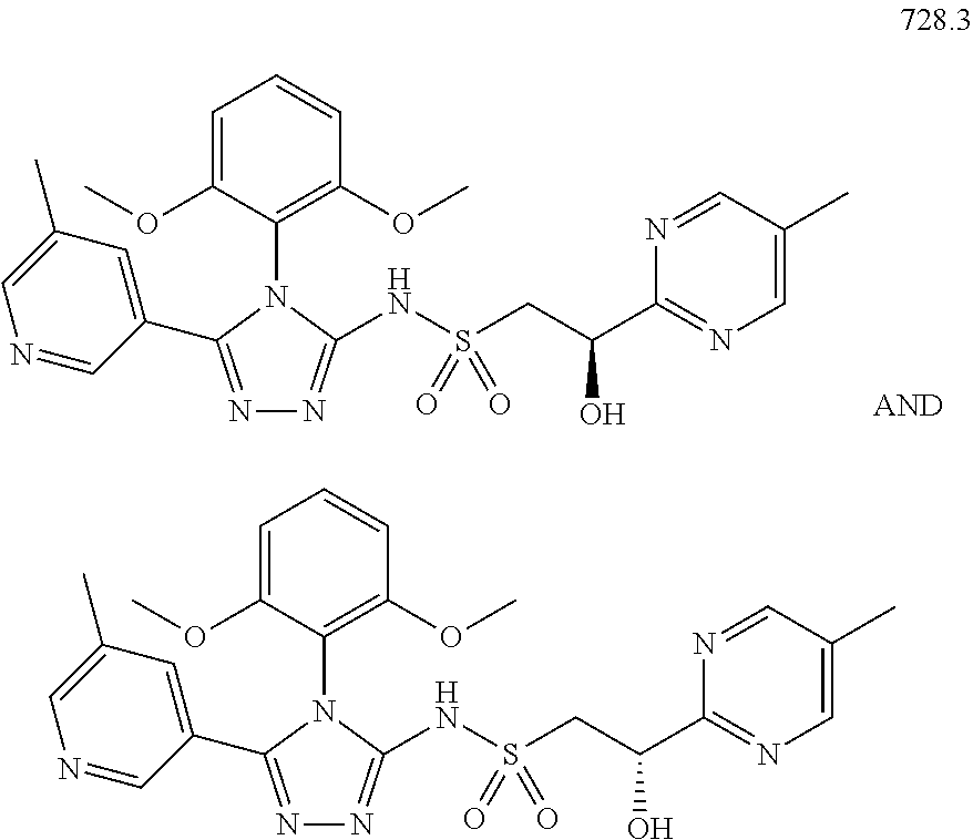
N1=CC(C2=NN=C(NS(CC(C3=NC=C(C)C=N3)O)(=O)=O)N2C2=C(OC)C=CC=C2OC)=CC(C)=C1.N1=CC(C2=NN=C(NS(CC(C3=NC=C(C)C=N3)O)(=O)=O)N2C2=C(OC)C=CC=C2OC)=CC(C)=C1
